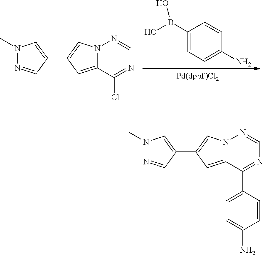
C1(B(O)O)=CC=C(N)C=C1.N12C(=CC(C3=CN(C)N=C3)=C1)C(Cl)=NC=N2.N12C(=CC(C3=CN(C)N=C3)=C1)C(C1=CC=C(N)C=C1)=NC=N2
